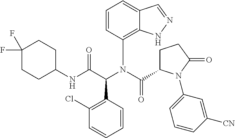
C1=CC(N(C(C(NC2CCC(F)(F)CC2)=O)C2=C(Cl)C=CC=C2)C(=O)C2CCC(=O)N2C2=CC=CC([CN])=C2)=C2C(=C1)C=NN2
